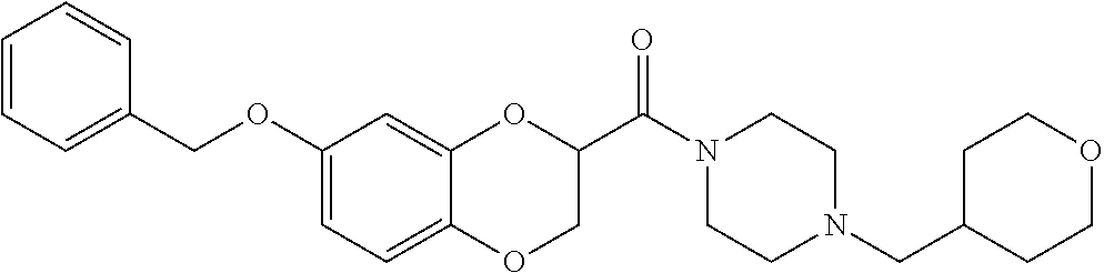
C1(OCC2=CC=CC=C2)=CC=C2C(=C1)OC(C(N1CCN(CC3CCOCC3)CC1)=O)CO2
